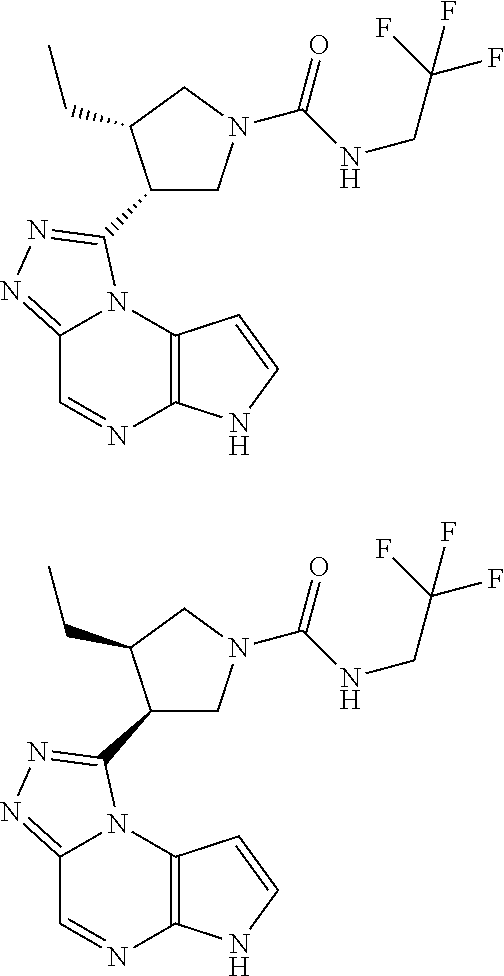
C12=NN=C(C3CN(C(NCC(F)(F)F)=O)CC3CC)N1C1=C(N=C2)NC=C1.C12=NN=C(C3CN(C(NCC(F)(F)F)=O)CC3CC)N1C1=C(N=C2)NC=C1
